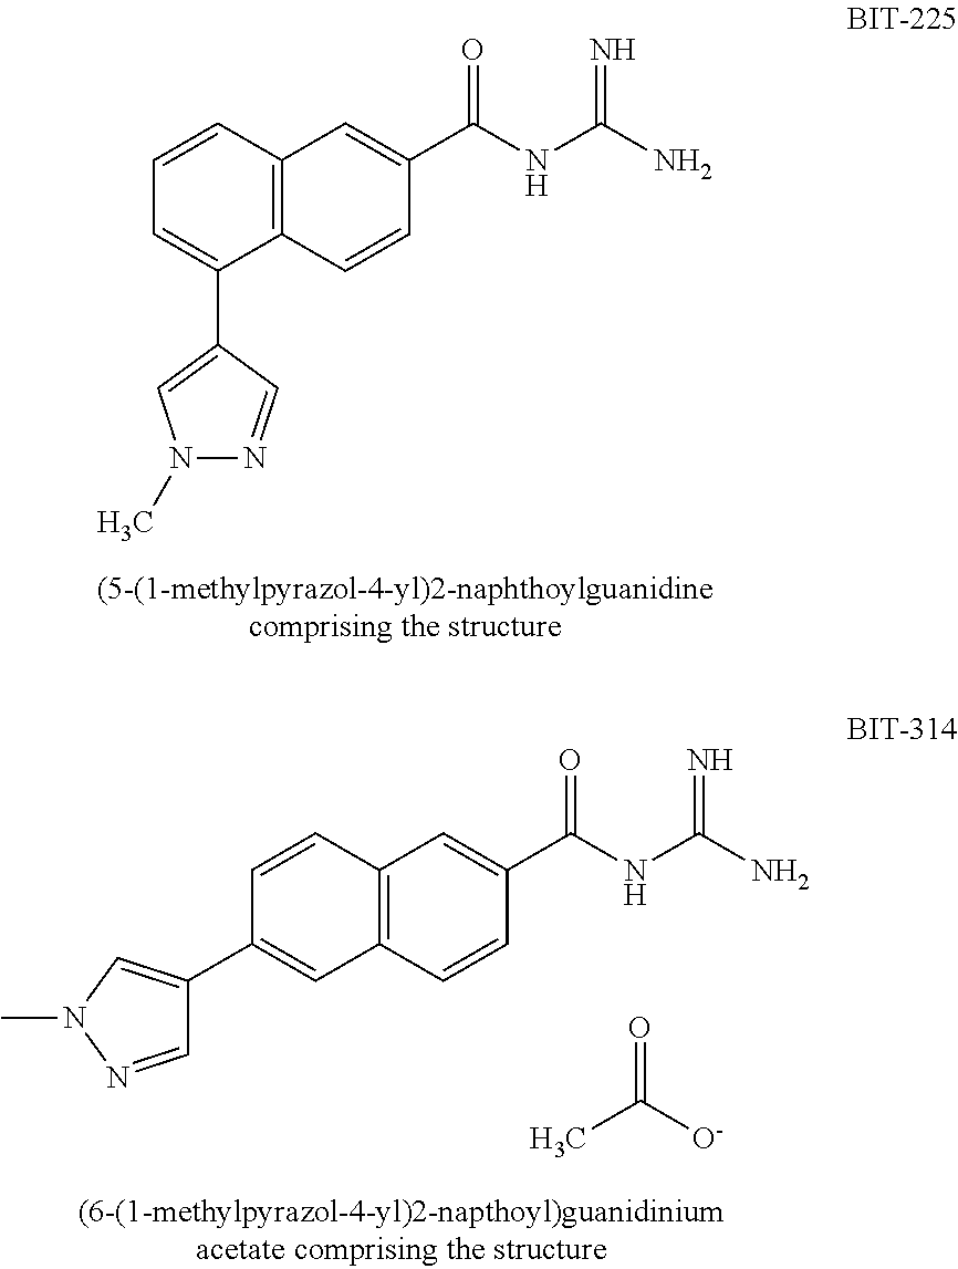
C12=C(C=CC(C(NC(N)=N)=O)=C1)C(C1=CN(C)N=C1)=CC=C2.C12=C(C=CC(C(NC(N)=N)=O)=C1)C=C(C1=CN(C)N=C1)C=C2.O=C([O-])C
